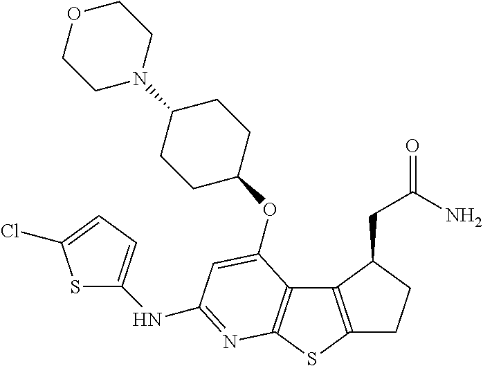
C12=C(SC3=C1C(OC1CCC(N4CCOCC4)CC1)=CC(NC1=CC=C(Cl)S1)=N3)CCC2CC(=O)N
